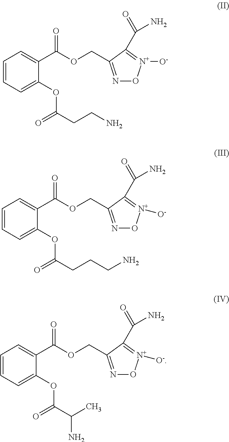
C(C1=[N+]([O-])ON=C1COC(C1=CC=CC=C1OC(CCN)=O)=O)(=O)N.C(C1=[N+]([O-])ON=C1COC(C1=CC=CC=C1OC(CCCN)=O)=O)(=O)N.C(C1=[N+]([O-])ON=C1COC(C1=CC=CC=C1OC(C(C)N)=O)=O)(=O)N
